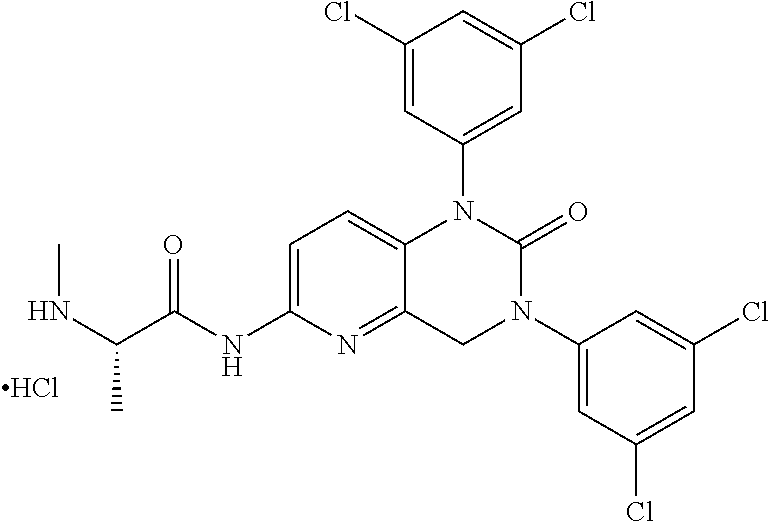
CNC(C)C(NC1=CC=C2C(=N1)CN(C1=CC(Cl)=CC(Cl)=C1)C(=O)N2C1=CC(Cl)=CC(Cl)=C1)=O.Cl
